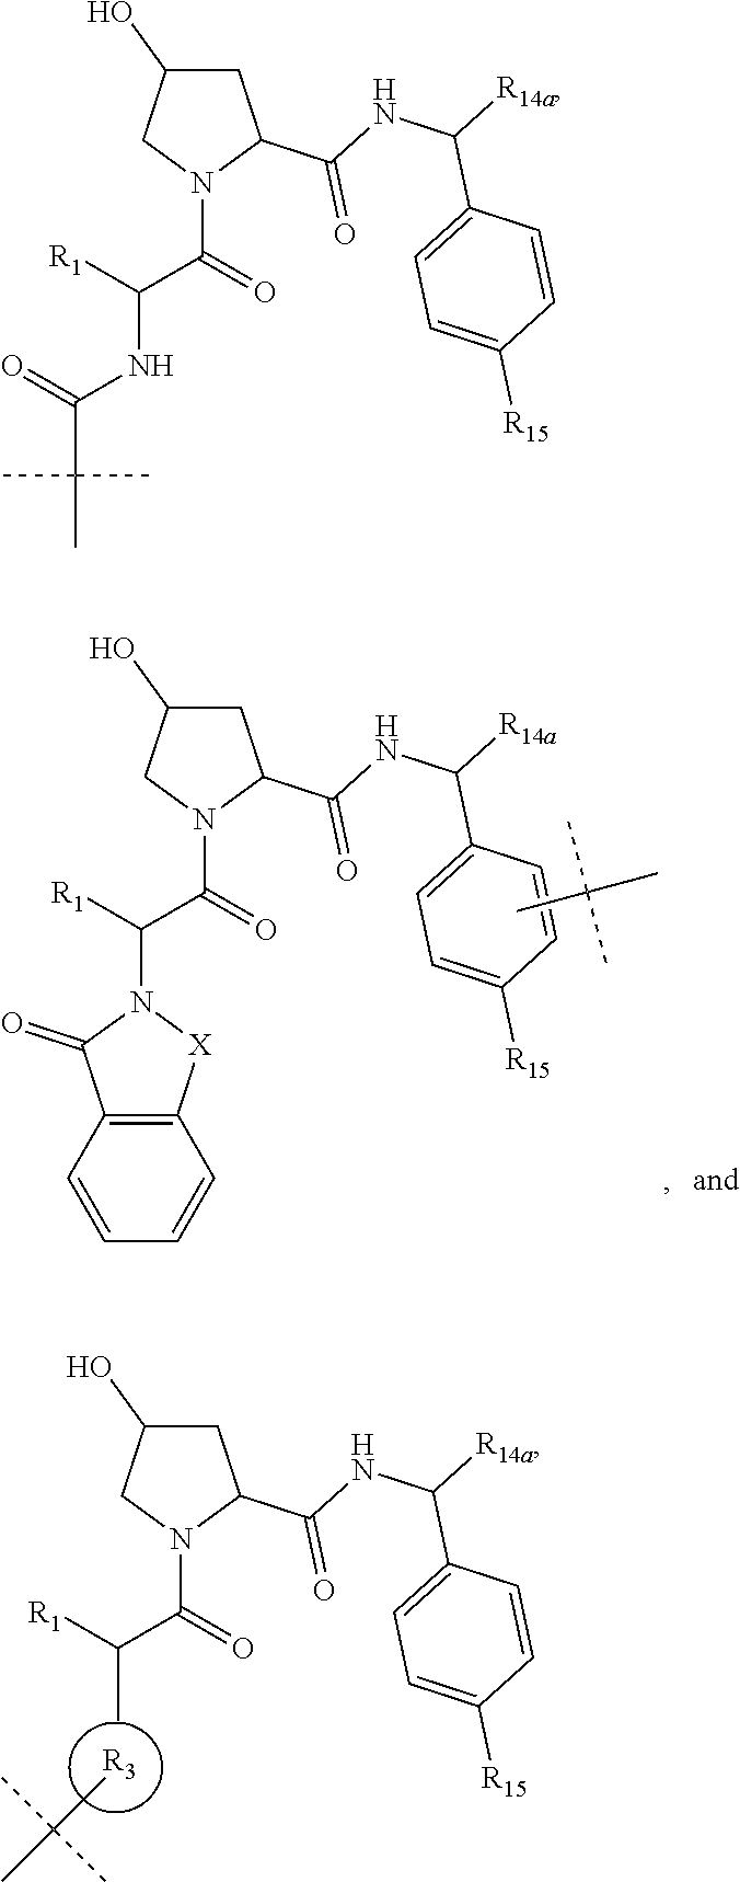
C1C(O)CN(C(=O)C([R1])N2C(=O)C3=C([X]2)C=CC=C3)C1C(=O)NC(C1=CC=C([R15])C=C1)[R14a].CC(C)(C)C.C1C(O)CN(C(=O)C([R1])C)C1C(=O)NC(C1=CC=C([R15])C=C1)[R14a].[R3].CC(C)(C)C.C1C(O)CN(C(=O)C([R1])NC(=O)C(C)(C)C)C1C(=O)NC(C1=CC=C([R15])C=C1)[R14a]
